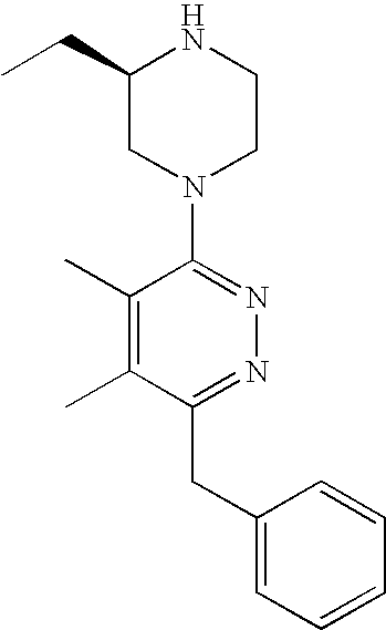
C1(C)=C(C)C(CC2=CC=CC=C2)=NN=C1N1CCNC(CC)C1
